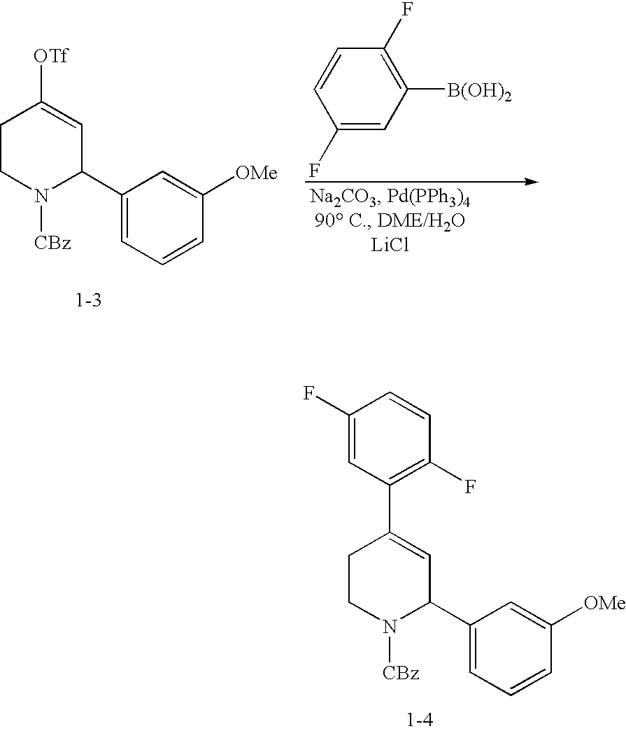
C1CN([CBz])C(C2=CC=CC([OMe])=C2)C=C1[OTf].C1([B(OH)2])=C(F)C=CC(F)=C1.C1(F)=CC(C2=CC(C3=CC=CC([OMe])=C3)N([CBz])CC2)=C(F)C=C1
